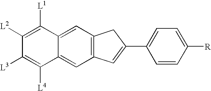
C12=CC3=C(C=C1C([L4])=C([L3])C([L2])=C2[L1])C=C(C1=CC=C([R])C=C1)C3
